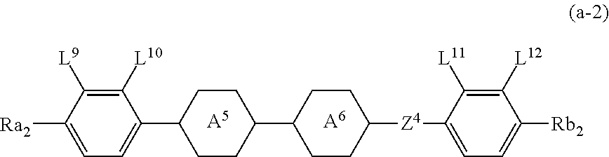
[A5].[A6].C1([L10])=C([L9])C([Ra2])=CC=C1C1CCC(C2CCC([Z4]C3=CC=C([Rb2])C([L12])=C3[L11])CC2)CC1
